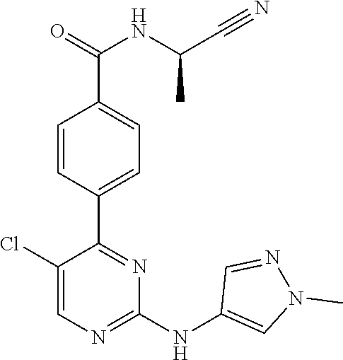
C1(C2=NC(NC3=CN(C)N=C3)=NC=C2Cl)=CC=C(C(NC(C#N)C)=O)C=C1
